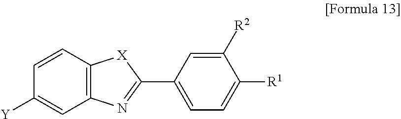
C1=C([R1])C([R2])=CC(C2=NC3=C([X]2)C=CC([Y])=C3)=C1
